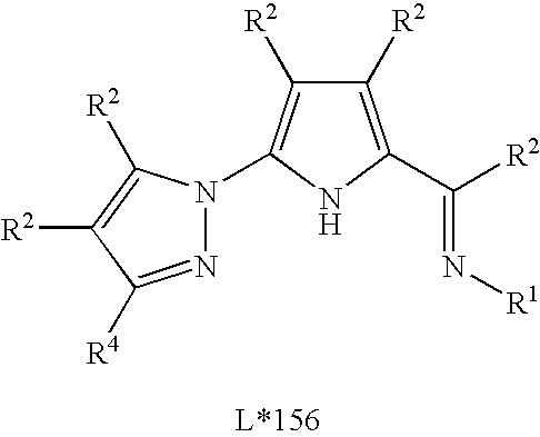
N(=C([R2])C1=C([R2])C([R2])=C(N2N=C([R4])C([R2])=C2[R2])N1)[R1]
